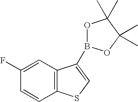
C1(F)=CC2=C(C=C1)SC=C2B1OC(C)(C)C(C)(C)O1
